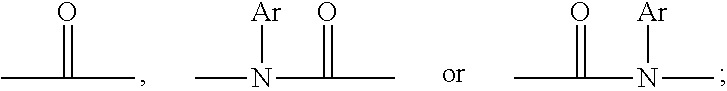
CC(=O)C.C(N([Ar])C)(=O)C.N(C(=O)C)([Ar])C
